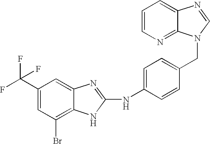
C1=C(C(F)(F)F)C=C2C(=C1Br)NC(NC1=CC=C(CN3C4=NC=CC=C4N=C3)C=C1)=N2
